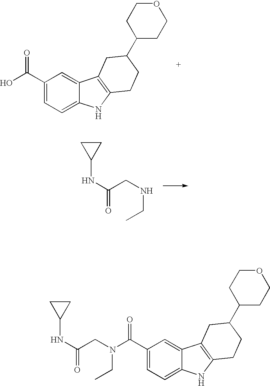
C1(C(O)=O)=CC=C2C(=C1)C1=C(N2)CCC(C2CCOCC2)C1.N(C(CNCC)=O)C1CC1.C1(C(N(CC(NC2CC2)=O)CC)=O)=CC=C2C(=C1)C1=C(N2)CCC(C2CCOCC2)C1
